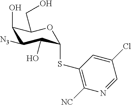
C1(O)C([N3])C(O)C(SC2=C([NC])N=CC(Cl)=C2)OC1CO
